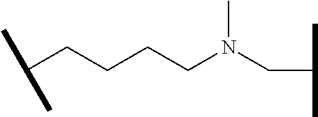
C(CCCCN(CC(C)C)C)(C)C
